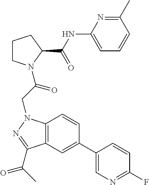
C1(NC(C2CCCN2C(CN2C3=C(C(C(C)=O)=N2)C=C(C2=CN=C(F)C=C2)C=C3)=O)=O)=CC=CC(C)=N1
